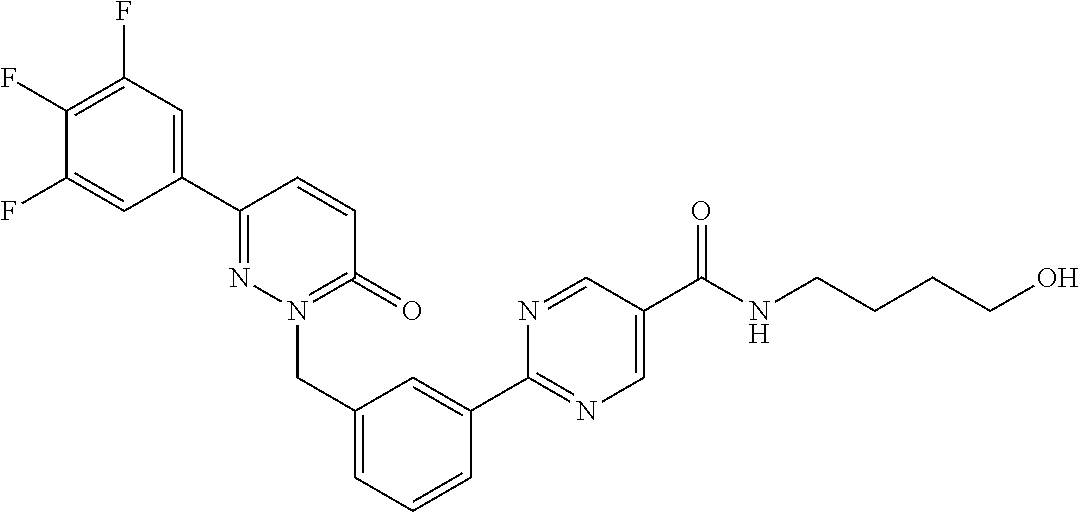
C1(C2=NN(CC3=CC=CC(C4=NC=C(C(NCCCCO)=O)C=N4)=C3)=C(=O)C=C2)=CC(F)=C(F)C(F)=C1
